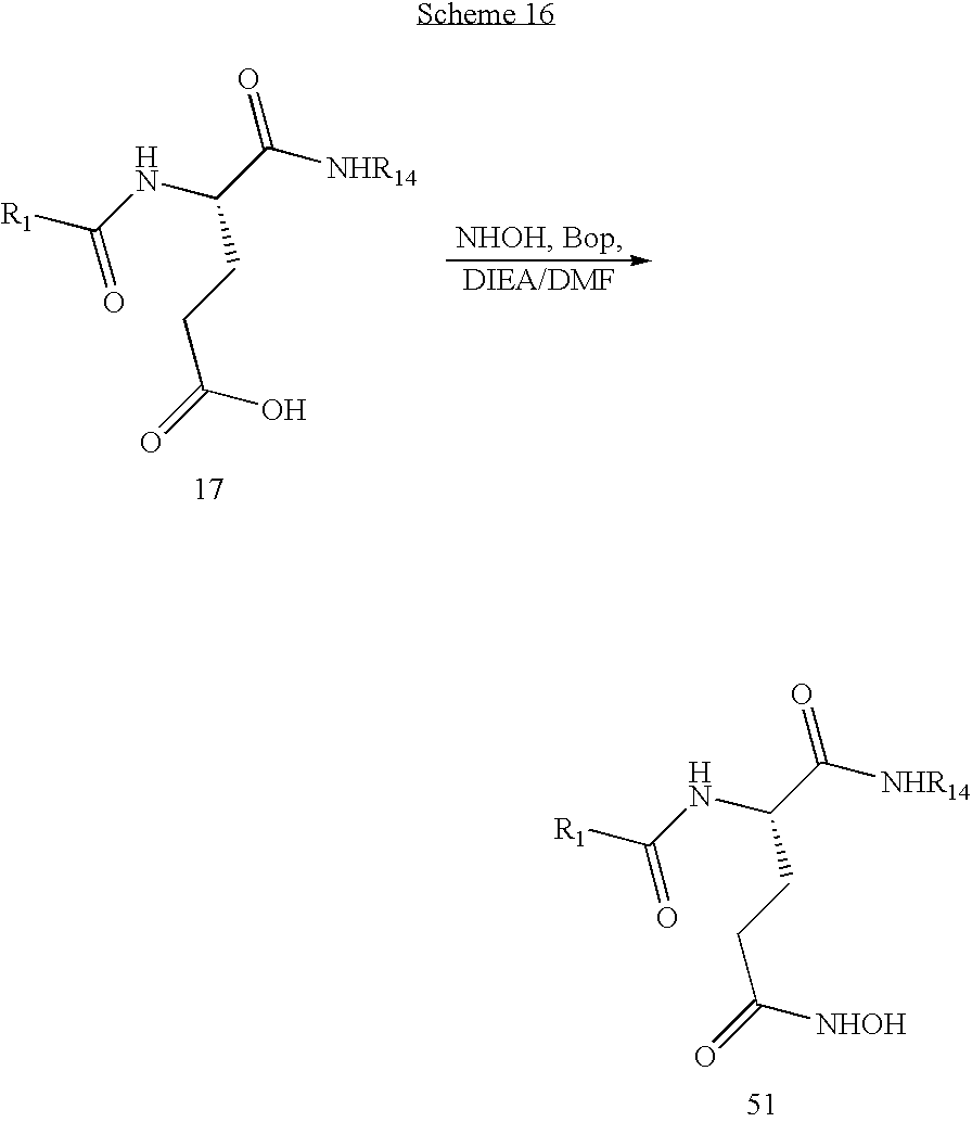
[R1]C(NC(C([NHR14])=O)CCC(=O)O)=O.[R1]C(NC(C([NHR14])=O)CCC(=O)[NHOH])=O
